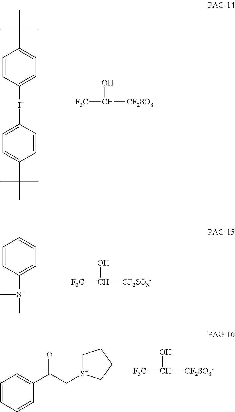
C1=CC([S+](C)C)=CC=C1.[F3C]C([CF2SO3-])O.C1=CC=CC(C(C[S+]2CCCC2)=O)=C1.[F3C]C([CF2SO3-])O.[I+](C1=CC=C(C(C)(C)C)C=C1)C1=CC=C(C(C)(C)C)C=C1.[F3C]C([CF2SO3-])O
